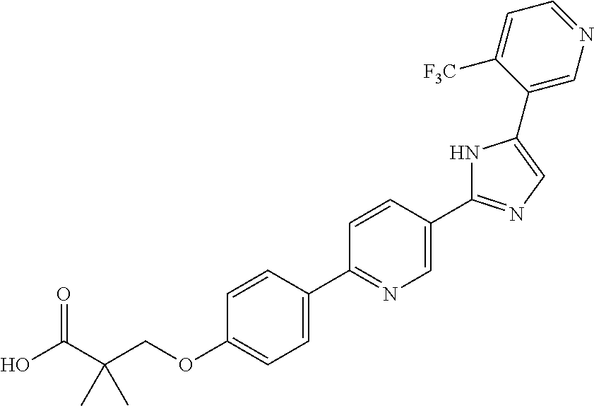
OC(C(COC1=CC=C(C2=NC=C(C3=NC=C(C4=CN=CC=C4[F3C])N3)C=C2)C=C1)(C)C)=O
